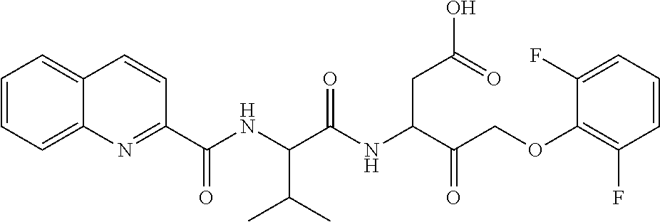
C1=CC=C2C(=C1)C=CC(C(NC(C(NC(C(COC1=C(F)C=CC=C1F)=O)CC(O)=O)=O)C(C)C)=O)=N2
